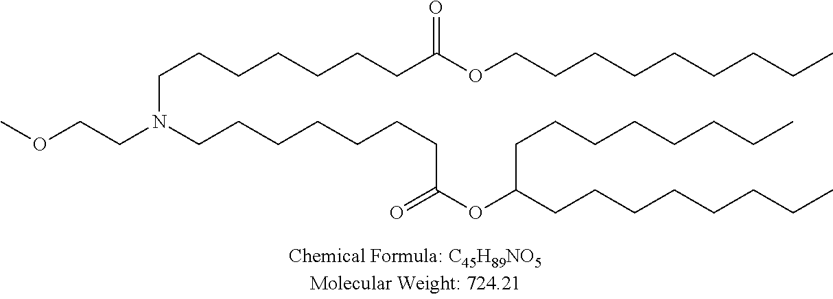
COCCN(CCCCCCCC(=O)OC(CCCCCCCC)CCCCCCCC)CCCCCCCC(OCCCCCCCCC)=O
